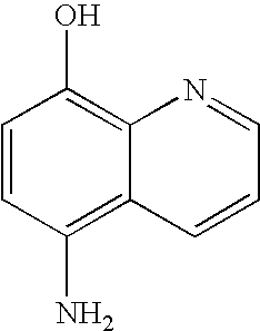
C1(N)=C2C(=C(O)C=C1)N=CC=C2
